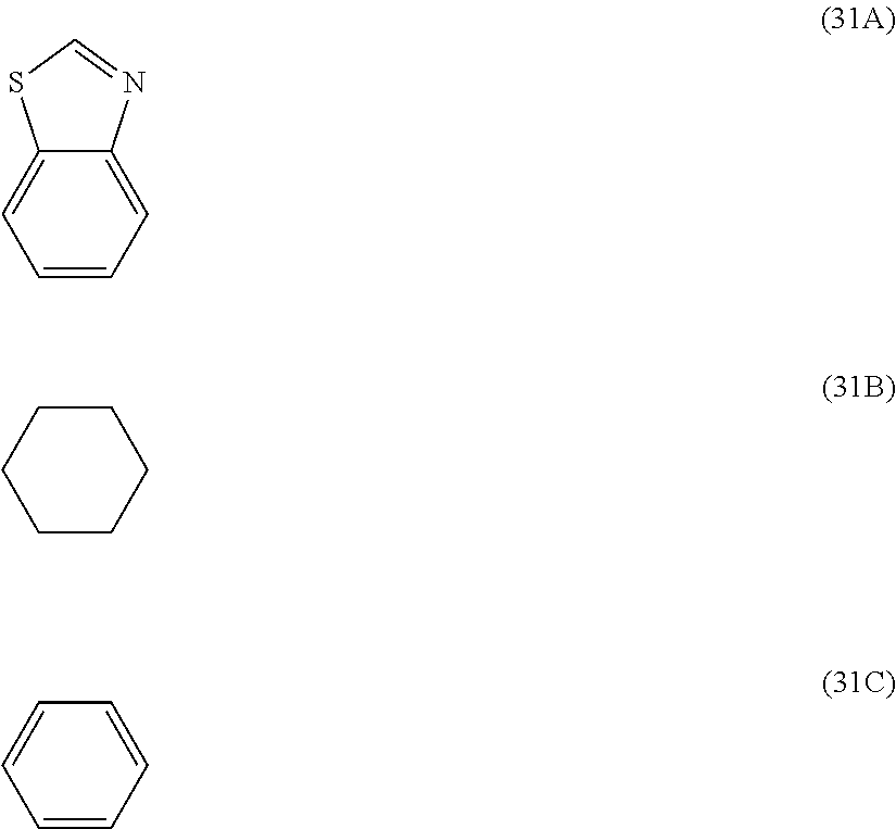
C1=CC=C2C(=C1)SC=N2.C1CCCCC1.C1=CC=CC=C1
